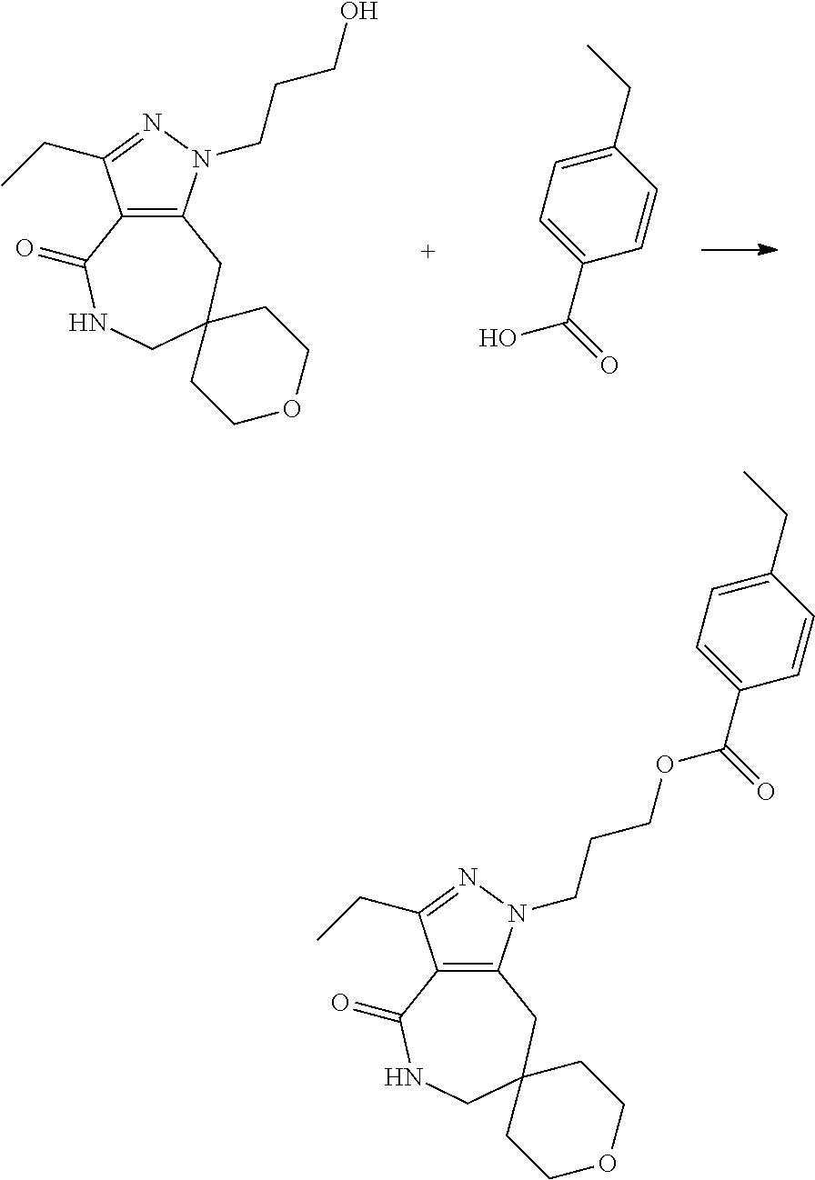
C12=C(N(CCCO)N=C1CC)CC1(CNC2=O)CCOCC1.C1(CC)=CC=C(C(=O)O)C=C1.C12=C(N(CCCOC(C3=CC=C(CC)C=C3)=O)N=C1CC)CC1(CNC2=O)CCOCC1
